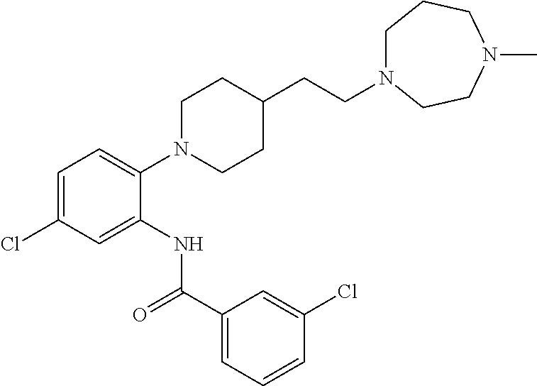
C1=C(Cl)C=C(NC(C2=CC=CC(Cl)=C2)=O)C(N2CCC(CCN3CCCN(C)CC3)CC2)=C1
